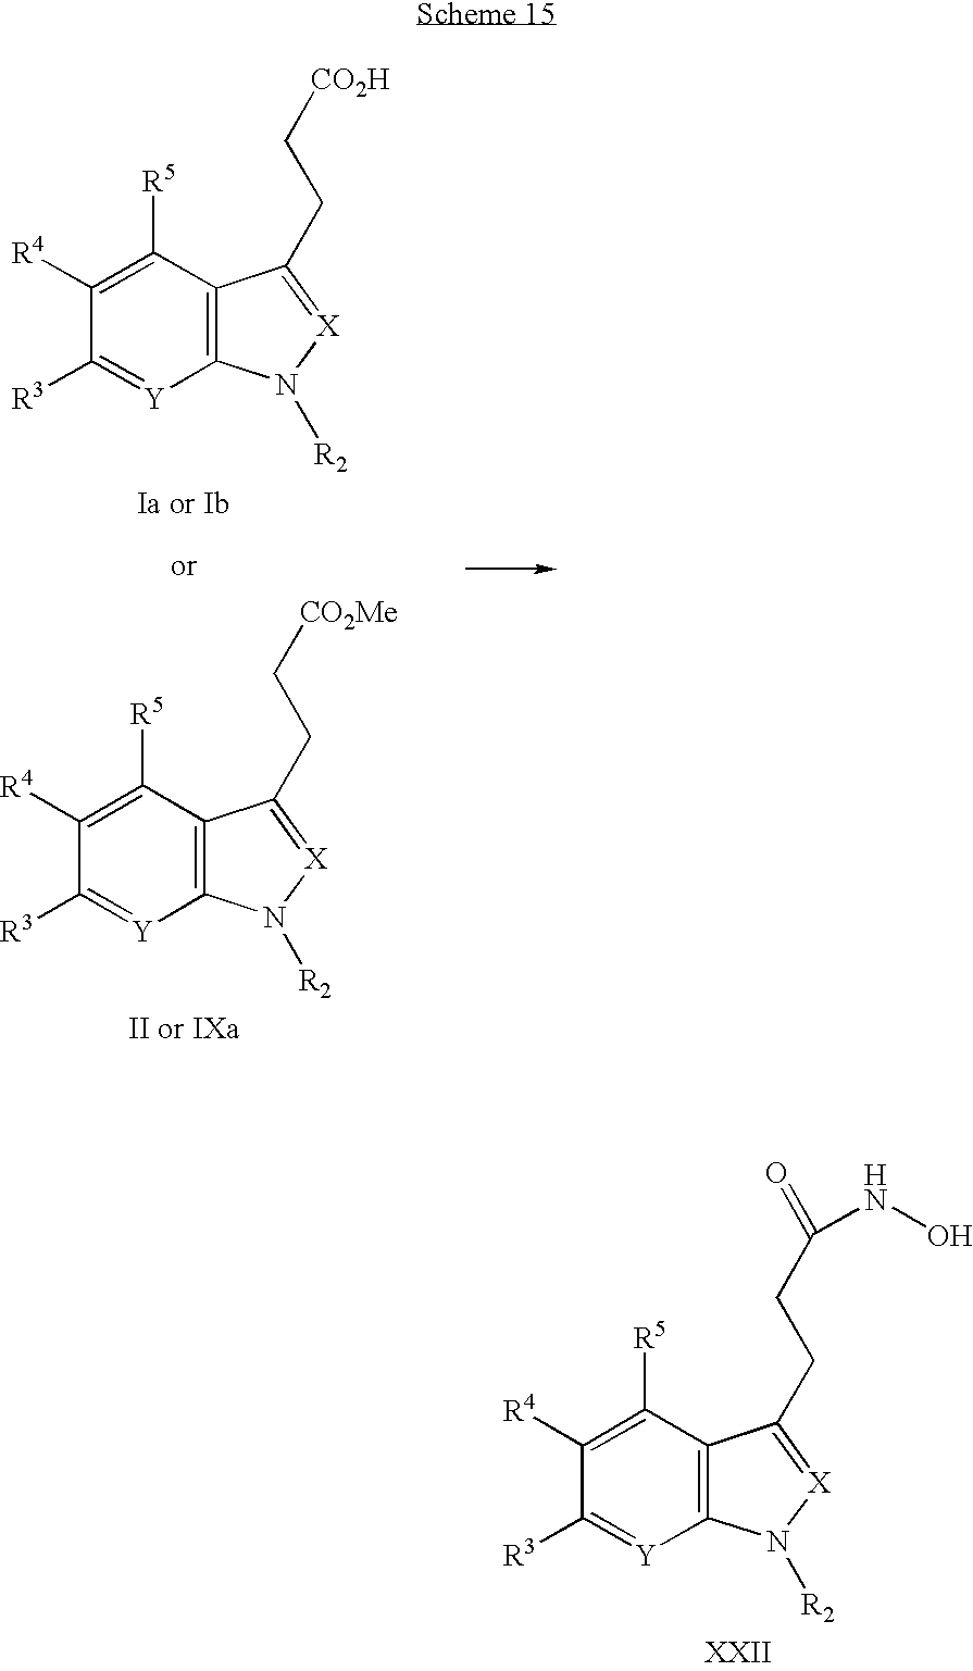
C1([R4])=C([R5])C2=C([Y]=C1[R3])N([R2])[X]=C2CC[CO2H].C1([R4])=C([R5])C2=C([Y]=C1[R3])N([R2])[X]=C2CC[CO2Me].C1([R4])=C([R5])C2=C([Y]=C1[R3])N([R2])[X]=C2CCC(=O)NO
